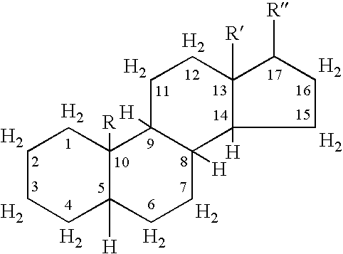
C1CCC2([H])C([R])(C1)C1([H])C([H])(CC2)C2([H])CCC([R])C2([R])CC1.[H2].[H2].[H2].[H2].[H2].[H2].[H2].[H2].[H2].[H2]
